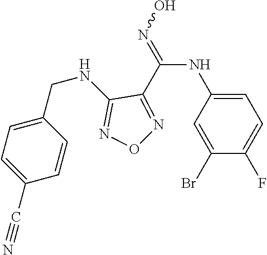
C1=C(NC(=NO)C2=NON=C2NCC2=CC=C(C#N)C=C2)C=C(Br)C(F)=C1
